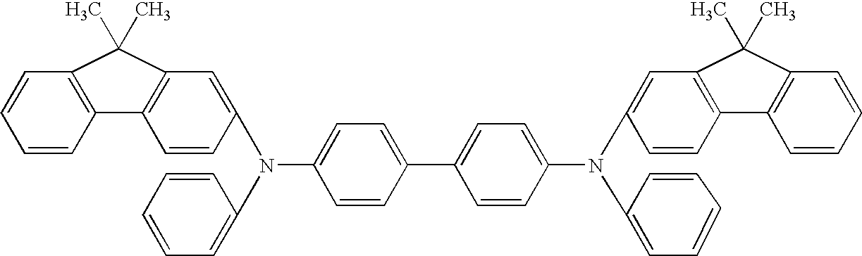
C1=CC2=C(C=C1)C(C)(C)C1=C2C=CC(N(C2=CC=C(C3=CC=C(N(C4=CC5=C(C=C4)C4=C(C=CC=C4)C5(C)C)C4=CC=CC=C4)C=C3)C=C2)C2=CC=CC=C2)=C1
